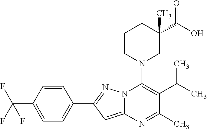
C1=C(C(F)(F)F)C=CC(C2=NN3C(=C2)N=C(C)C(C(C)C)=C3N2CC(C(O)=O)(C)CCC2)=C1
